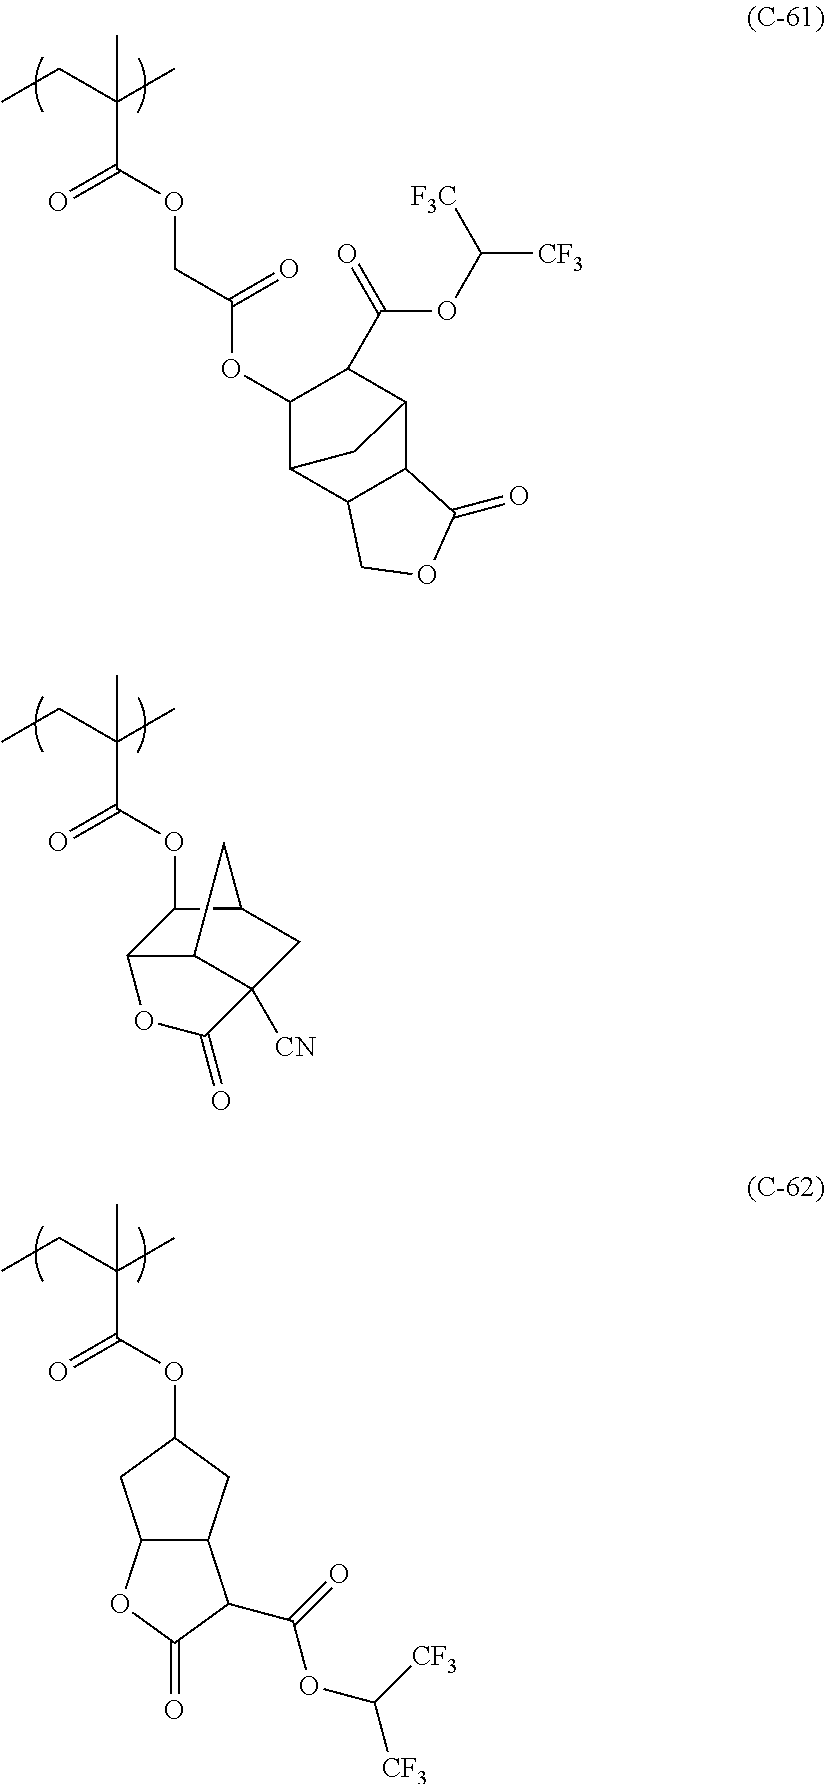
C(C(OCC(OC1C2C3C(C(C1C(=O)OC([CF3])[F3C])C2)C(=O)OC3)=O)=O)(C)(CC)C.C(C(OC1CC2C(C1)C(C(=O)OC([CF3])[CF3])C(=O)O2)=O)(C)(CC)C.C12C3C([CN])(CC(C3)C1OC(C(C)(CC)C)=O)C(=O)O2
